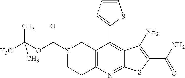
C12=C(C(C3=CC=CS3)=C3C(=N1)SC(C(N)=O)=C3N)CN(C(OC(C)(C)C)=O)CC2
